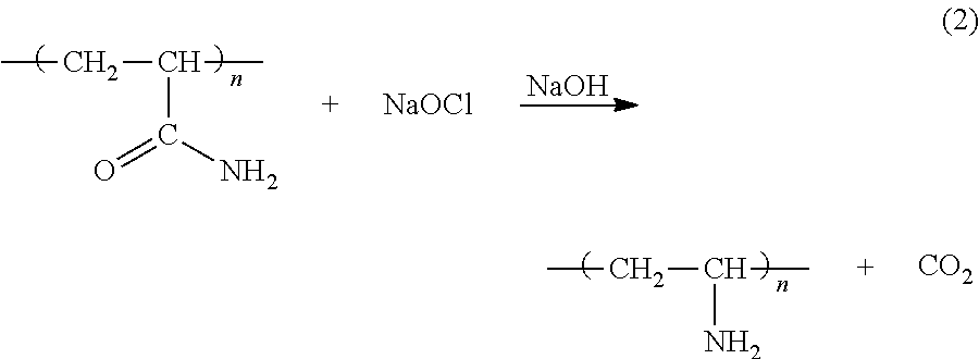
CCC(C)C(N)=O.[NaOCl].[NaOH].CCC(C)N.[CO2]
